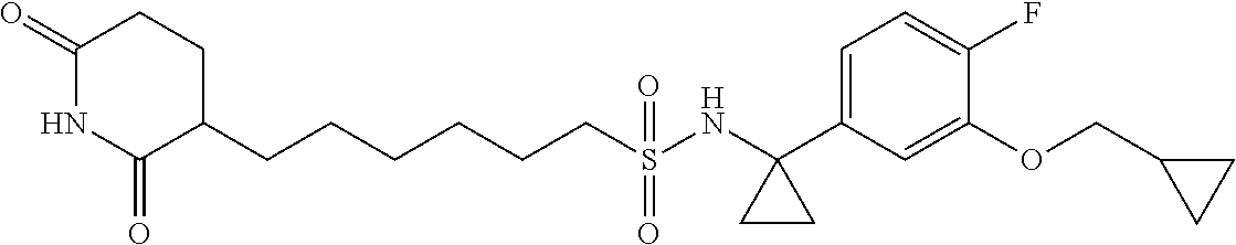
C(CCCCCS(NC1(C2=CC=C(F)C(OCC3CC3)=C2)CC1)(=O)=O)C1CCC(=O)NC1=O
